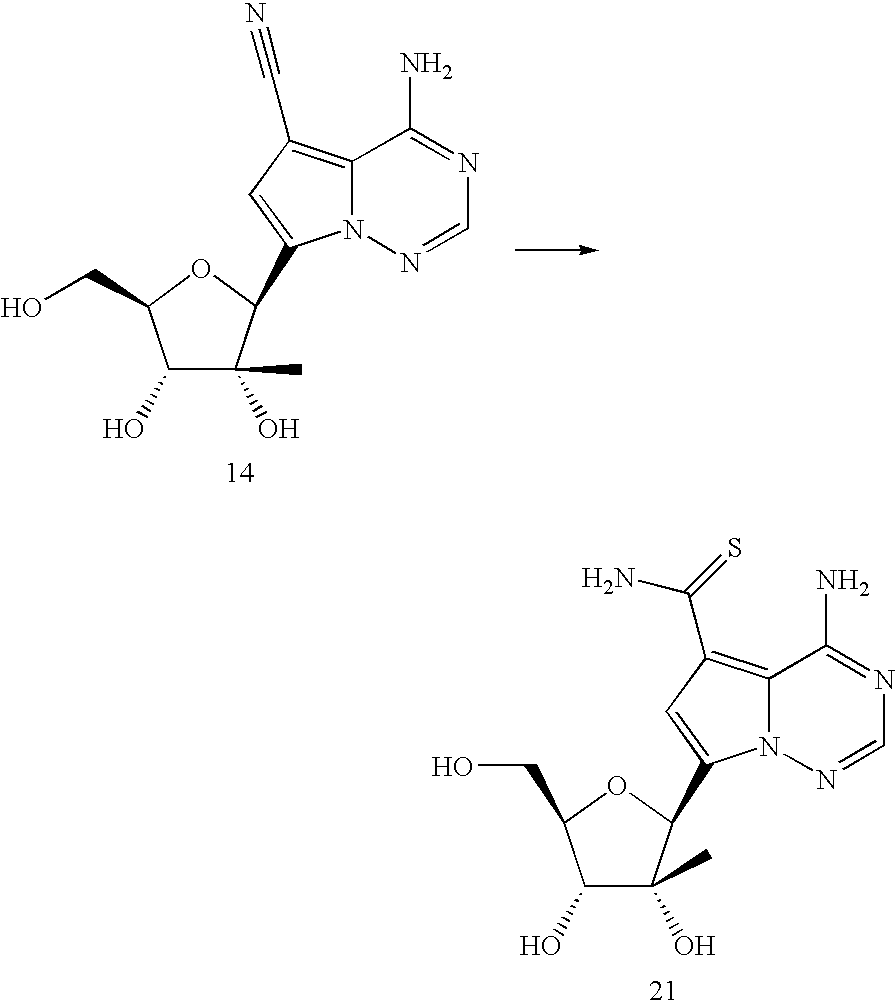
C1(O)C(C)(O)C(C2=CC(C(=S)N)=C3N2N=CN=C3N)OC1CO.C1(O)C(C)(O)C(C2=CC(C#N)=C3N2N=CN=C3N)OC1CO
